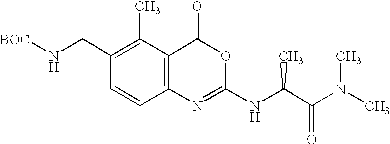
C1(CN[BOC])=C(C)C2=C(C=C1)N=C(NC(C(=O)N(C)C)C)OC2=O
